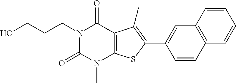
N1(CCCO)C(=O)N(C)C2=C(C1=O)C(C)=C(C1=CC3=C(C=C1)C=CC=C3)S2
